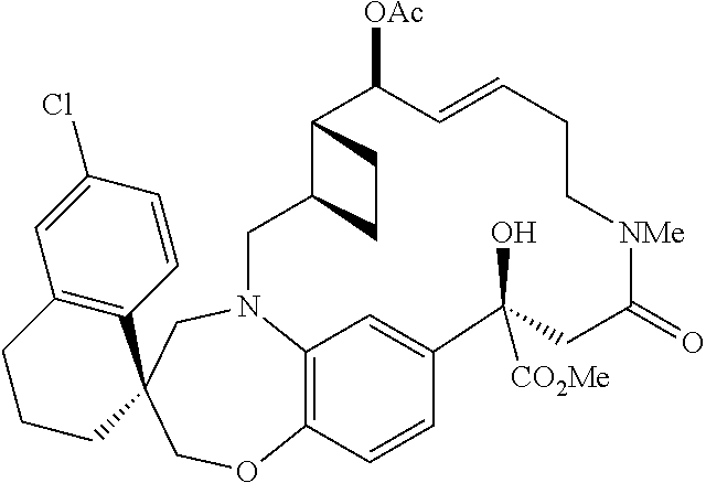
C12=C(CCCC13COC1=C4C=C(C=C1)C([CO2Me])(O)CC(=O)[NMe]CCC=CC([OAc])C1C(CN4C3)CC1)C=C(Cl)C=C2
